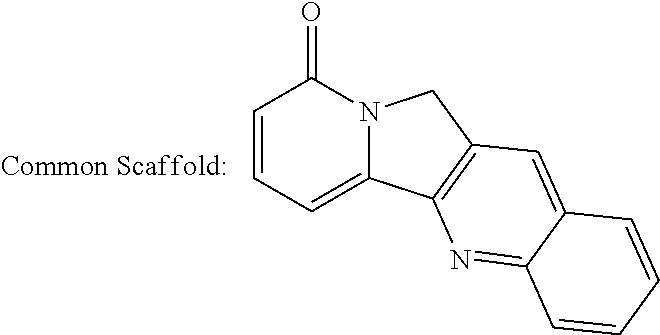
C1=CC=C2N(C1=O)CC1=C2N=C2C(=C1)C=CC=C2
